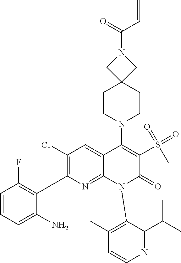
C1(Cl)=C(C2=C(F)C=CC=C2N)N=C2C(=C1)C(N1CCC3(CC1)CN(C(=O)C=C)C3)=C(S(=O)(=O)C)C(=O)N2C1=C(C)C=CN=C1C(C)C
